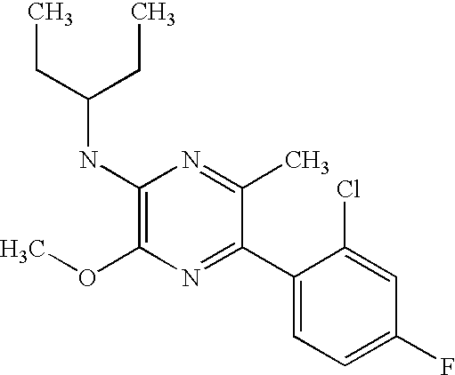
C1(NC(CC)CC)=C(OC)N=C(C2=CC=C(F)C=C2Cl)C(C)=N1
